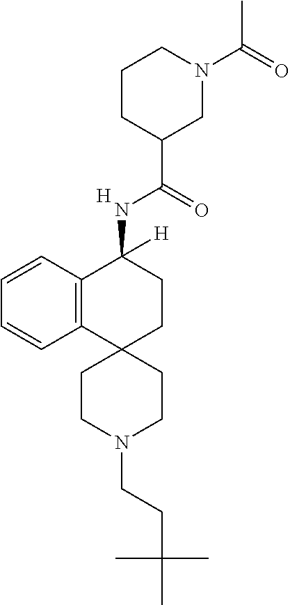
[H].C12=C(C=CC=C1)C(NC(C1CN(C(=O)C)CCC1)=O)([H])CCC21CCN(CCC(C)(C)C)CC1
